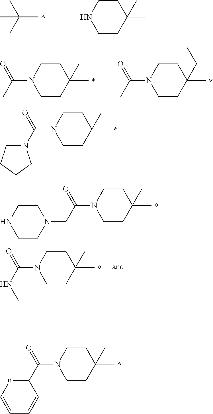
CC(C)(C)C.C1CC(C)(C)CCN1.C1CC(C)(CC)CCN1C(C)=O.C1CC(C)(C)CCN1C(C)=O.C1CC(C)(C)CCN1C(N1CCCC1)=O.C1CC(C)(C)CCN1C(CN1CCNCC1)=O.C1CC(C)(C)CCN1C(C1=nC=CC=C1)=O.C1CC(C)(C)CCN1C(NC)=O
